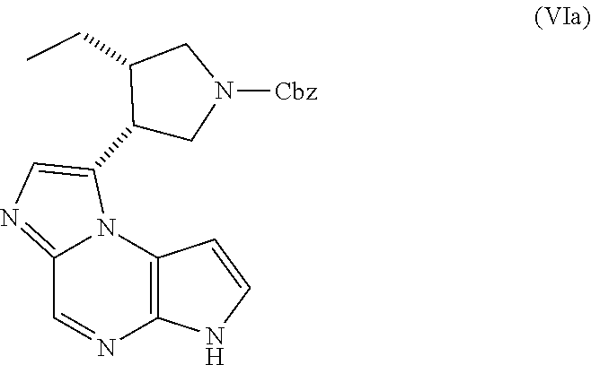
C12=NC=C(C3CN([Cbz])CC3CC)N1C1=C(N=C2)NC=C1
